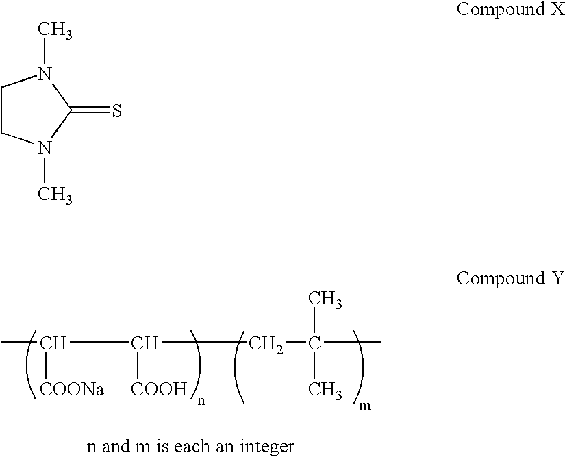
CC([COONa])C([COOH])CC(C)(C)C.C1CN(C)C(=S)N1C
